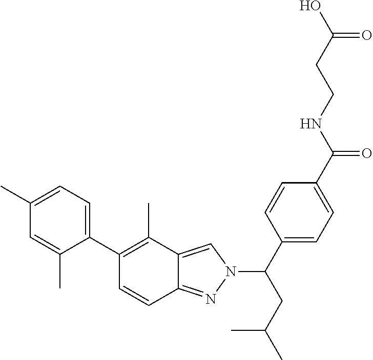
C1(C)=CC=C(C2=C(C)C3=CN(C(C4=CC=C(C(NCCC(O)=O)=O)C=C4)CC(C)C)N=C3C=C2)C(C)=C1
